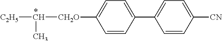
C1=CC(C2=CC=C([CN])C=C2)=CC=C1[CH2O]C([C2H5])C
